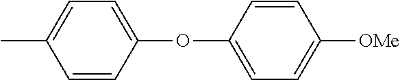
CC1=CC=C(OC2=CC=C([OMe])C=C2)C=C1
